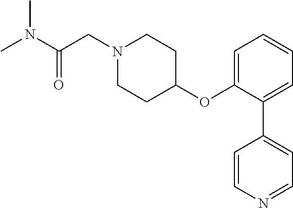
CN(C(=O)CN1CCC(OC2=CC=CC=C2C2=CC=NC=C2)CC1)C
